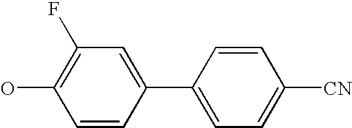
C1(F)=C(O)C=CC(C2=CC=C([CN])C=C2)=C1
